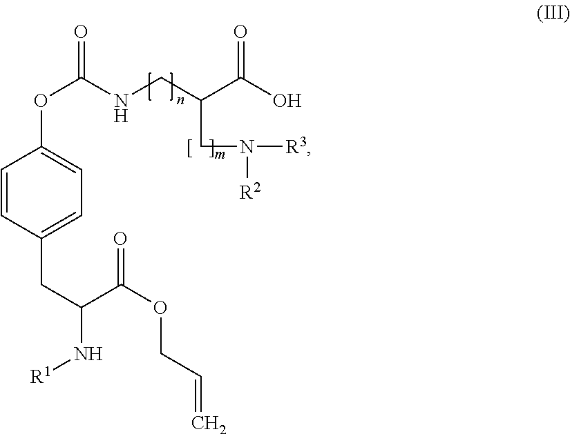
C1=CC(CC(N[R1])C(OCC=C)=O)=CC=C1OC(=O)NCC(C(O)=O)CN([R2])[R3]
